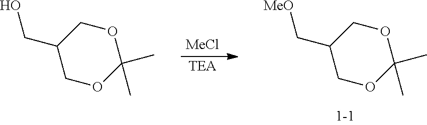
[MeCl].[TEA].C1OC(C)(C)OCC1C[MeO].C1OC(C)(C)OCC1CO
